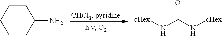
C1CCCC(N)C1.[cHex]NC(N[cHex])=O
